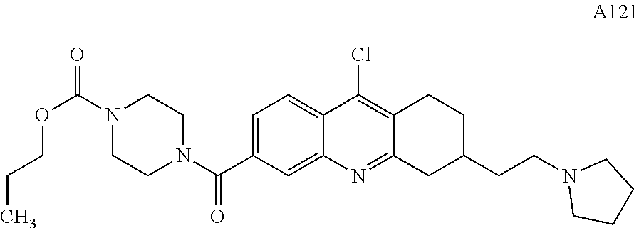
C1=C(C(N2CCN(C(=O)OCCC)CC2)=O)C=C2C(=C1)C(Cl)=C1C(=N2)CC(CCN2CCCC2)CC1
